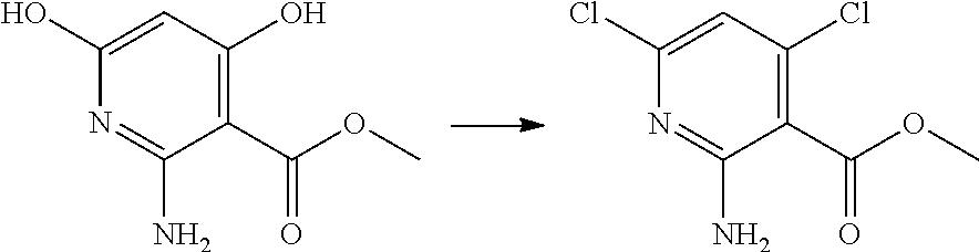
C1(C(OC)=O)=C(O)C=C(O)N=C1N.C1(C(OC)=O)=C(Cl)C=C(Cl)N=C1N
